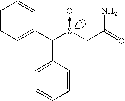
C1=CC=C(C(S(CC(=O)N)->O)C2=CC=CC=C2)C=C1
